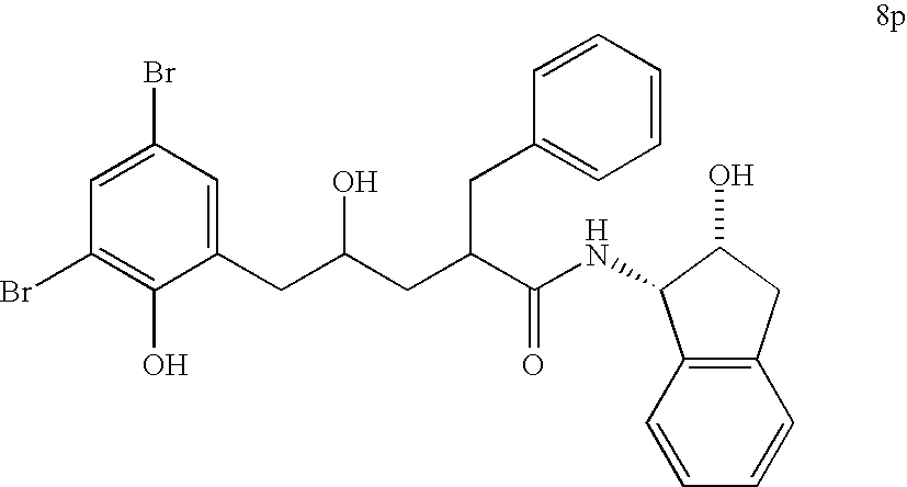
C1(O)=C(Br)C=C(Br)C=C1CC(CC(C(NC1C2=C(C=CC=C2)CC1O)=O)CC1=CC=CC=C1)O
